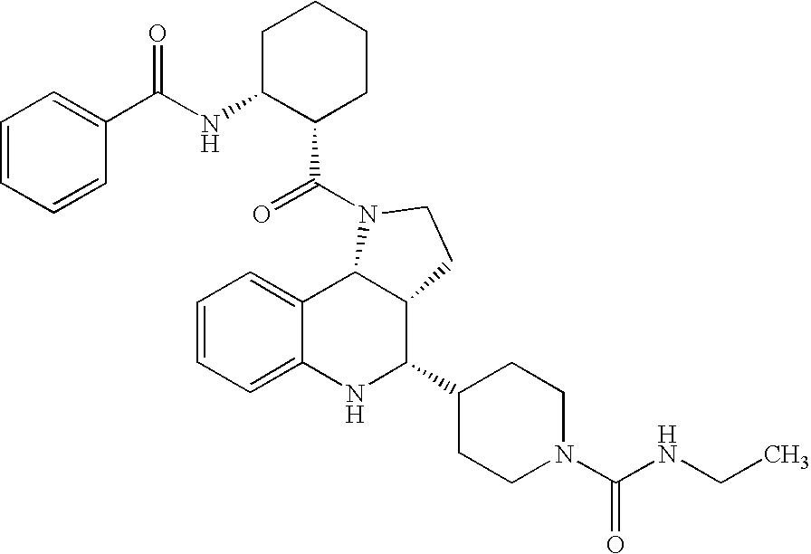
C1=CC=C2C(=C1)C1C(C(C3CCN(C(NCC)=O)CC3)N2)CCN1C(=O)C1CCCCC1NC(C1=CC=CC=C1)=O
